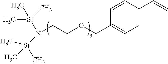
C1=C(C=C)C=CC(COCCN([Si](C)(C)C)[Si](C)(C)C)=C1
